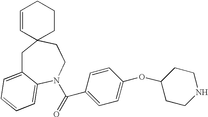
C1C2=CC=CC=C2N(C(=O)C2=CC=C(OC3CCNCC3)C=C2)CCC12CCCC=C2
